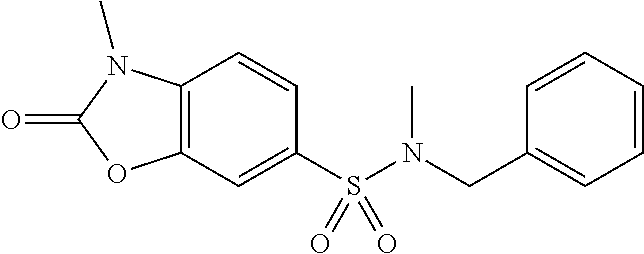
C1=CC2=C(C=C1S(N(C)CC1=CC=CC=C1)(=O)=O)OC(=O)N2C
